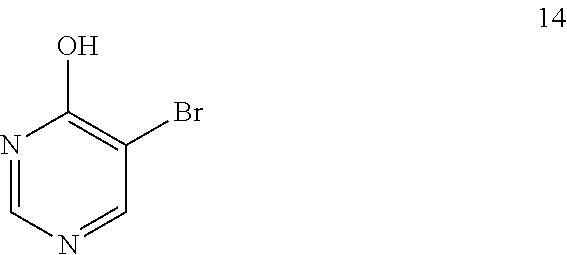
N1=CN=CC(Br)=C1O
